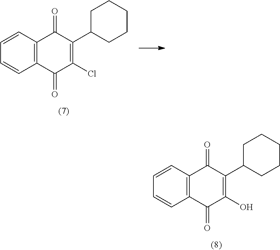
C1=CC2=C(C=C1)C(=O)C(C1CCCCC1)=C(O)C2=O.C1=CC2=C(C=C1)C(=O)C(C1CCCCC1)=C(Cl)C2=O
